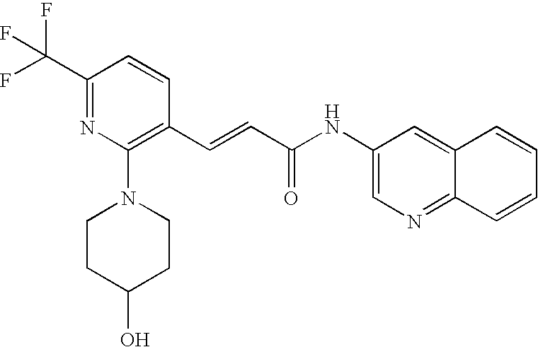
C(=CC(=O)NC1=CN=C2C(=C1)C=CC=C2)C1=C(N2CCC(O)CC2)N=C(C(F)(F)F)C=C1
